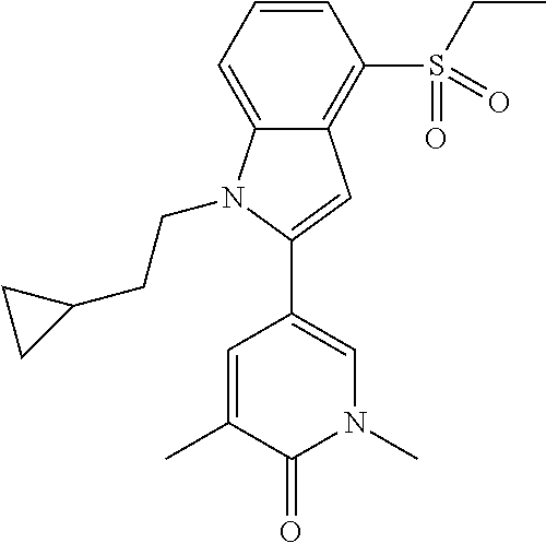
C1(C2=CN(C)C(=O)C(C)=C2)=CC2=C(S(CC)(=O)=O)C=CC=C2N1CCC1CC1
